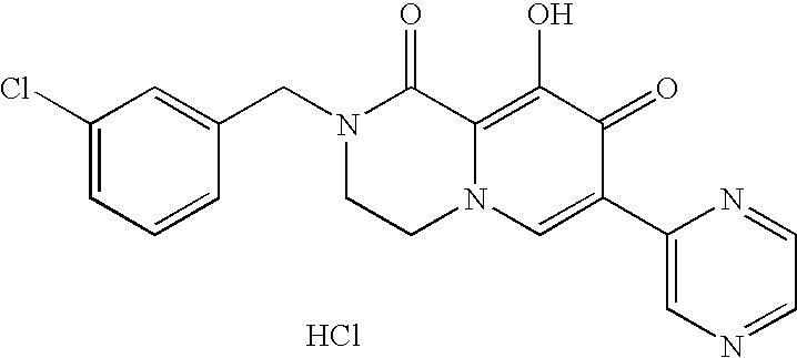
C1=C(CN2CCN3C(=C(O)C(=O)C(C4=CN=CC=N4)=C3)C2=O)C=CC=C1Cl.Cl
